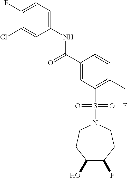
C1(F)=CC=C(NC(C2=CC(S(N3CCC(O)C(F)CC3)(=O)=O)=C(CF)C=C2)=O)C=C1Cl
